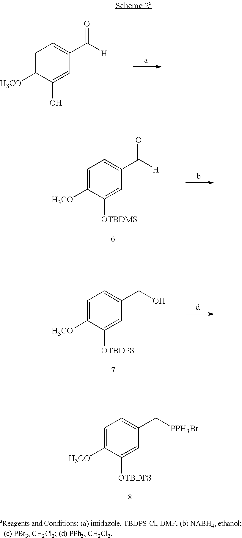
C1=C([H3CO])C([OTBDPS])=CC(C[PPH3Br])=C1.C1=C([H3CO])C(O)=CC(C([H])=O)=C1.C1=C([H3CO])C([OTBDMS])=CC(C([H])=O)=C1.C1=C([H3CO])C([OTBDPS])=CC(CO)=C1
